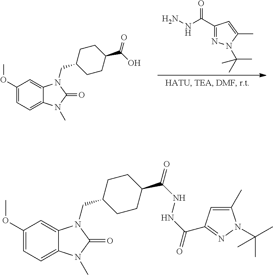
C1(OC)=CC=C2C(=C1)N(CC1CCC(C(O)=O)CC1)C(=O)N2C.C1(C(NN)=O)=NN(C(C)(C)C)C(C)=C1.C1(OC)=CC=C2C(=C1)N(CC1CCC(C(NNC(=O)C3=NN(C(C)(C)C)C(C)=C3)=O)CC1)C(=O)N2C
